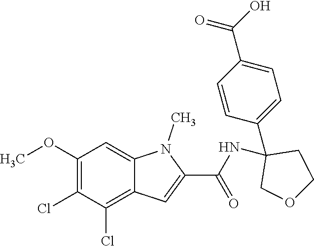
C1(OC)=C(Cl)C(Cl)=C2C(=C1)N(C)C(C(NC1(C3=CC=C(C(=O)O)C=C3)COCC1)=O)=C2
